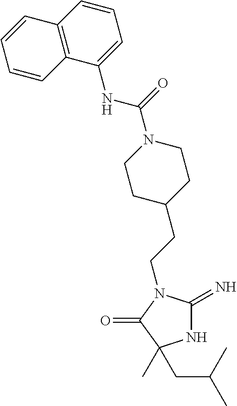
N1C(=N)N(CCC2CCN(C(NC3=CC=CC4=C3C=CC=C4)=O)CC2)C(=O)C1(C)CC(C)C
